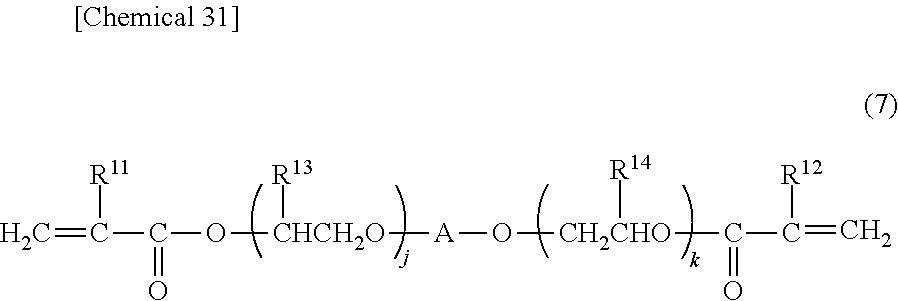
C=C([R11])C(=O)O[CHCH2O]([R13])[A]O[CH2CHO](C(=O)C([R12])=C)[R14]
